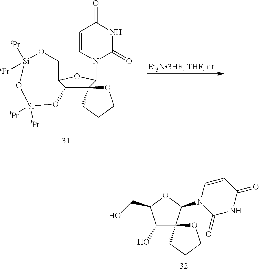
C12C(OC(N3C(=O)NC(=O)C=C3)C13OCCC3)CO[Si]([iPr])([iPr])O[Si]([iPr])([iPr])O2.C1(O)C2(C(N3C(=O)NC(=O)C=C3)OC1CO)CCCO2
